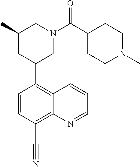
C1(C2CN(C(C3CCN(C)CC3)=O)CC(C)C2)=C2C(=C(C#N)C=C1)N=CC=C2
